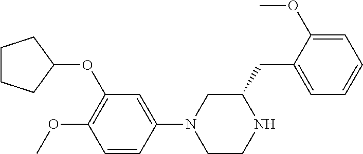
C1CCC(OC2=C(OC)C=CC(N3CCNC(CC4=CC=CC=C4OC)C3)=C2)C1
